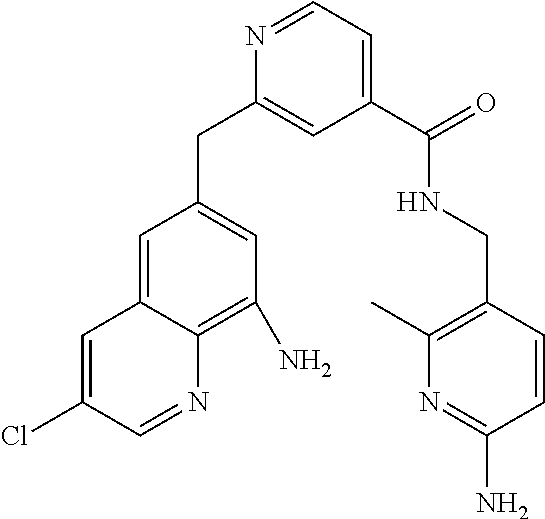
C1=NC(CC2=CC(N)=C3C(=C2)C=C(Cl)C=N3)=CC(C(NCC2=C(C)N=C(N)C=C2)=O)=C1
